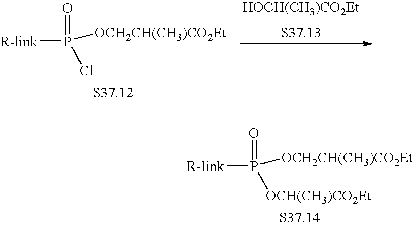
[HOCH(CH3)CO2Et].[R-link]P(=O)(Cl)[OCH2CH(CH3)CO2Et].[R-link]P(=O)([OCH(CH3)CO2Et])[OCH2CH(CH3)CO2Et]
